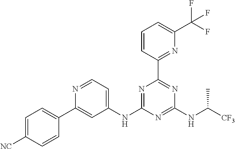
N1=C(NC2=CC=NC(C3=CC=C([NC])C=C3)=C2)N=C(NC([CF3])C)N=C1C1=NC(C(F)(F)F)=CC=C1
